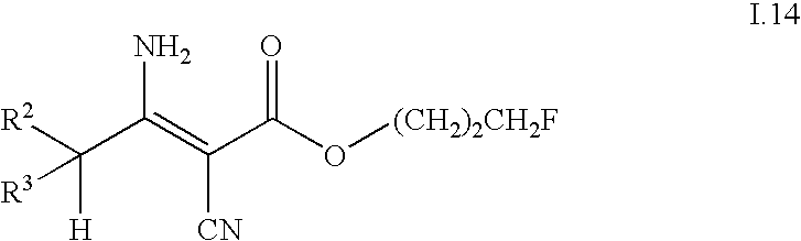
[R2]C(C(=C(C(O[(CH2)2CH2F])=O)[CN])N)([H])[R3]
